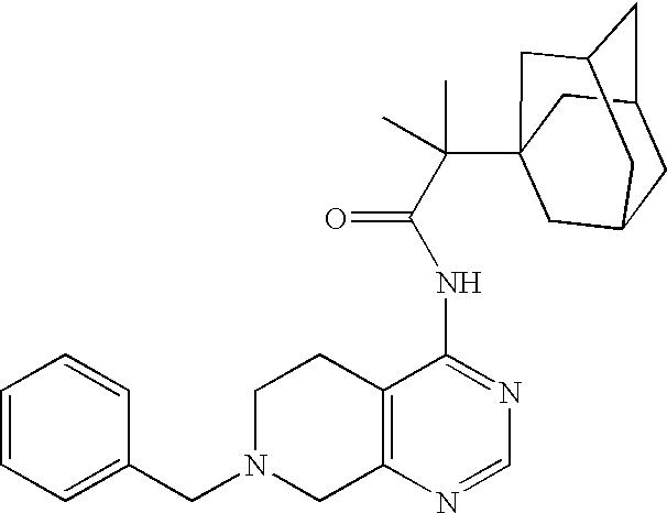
C1N(CC2=CC=CC=C2)CC2=C(C1)C(NC(=O)C(C13CC4CC(CC(C1)C4)C3)(C)C)=NC=N2
